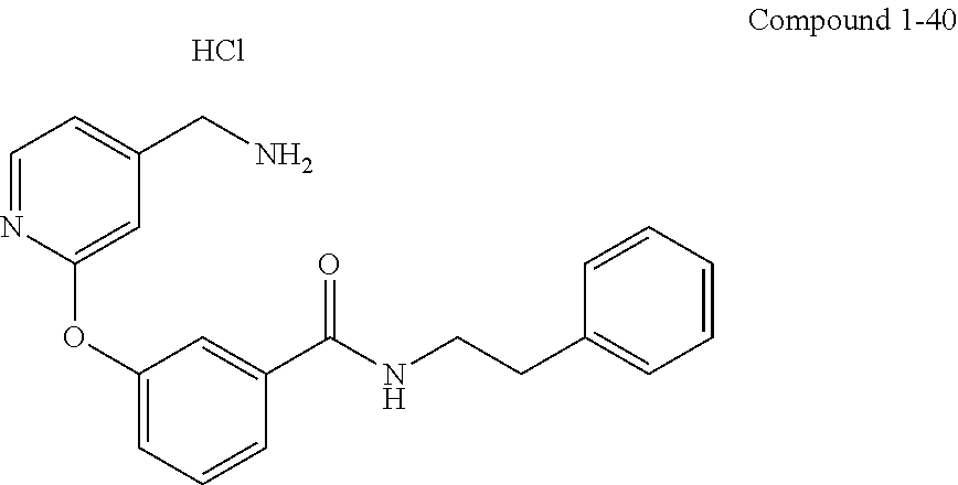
C1=NC(OC2=CC=CC(C(NCCC3=CC=CC=C3)=O)=C2)=CC(CN)=C1.Cl
